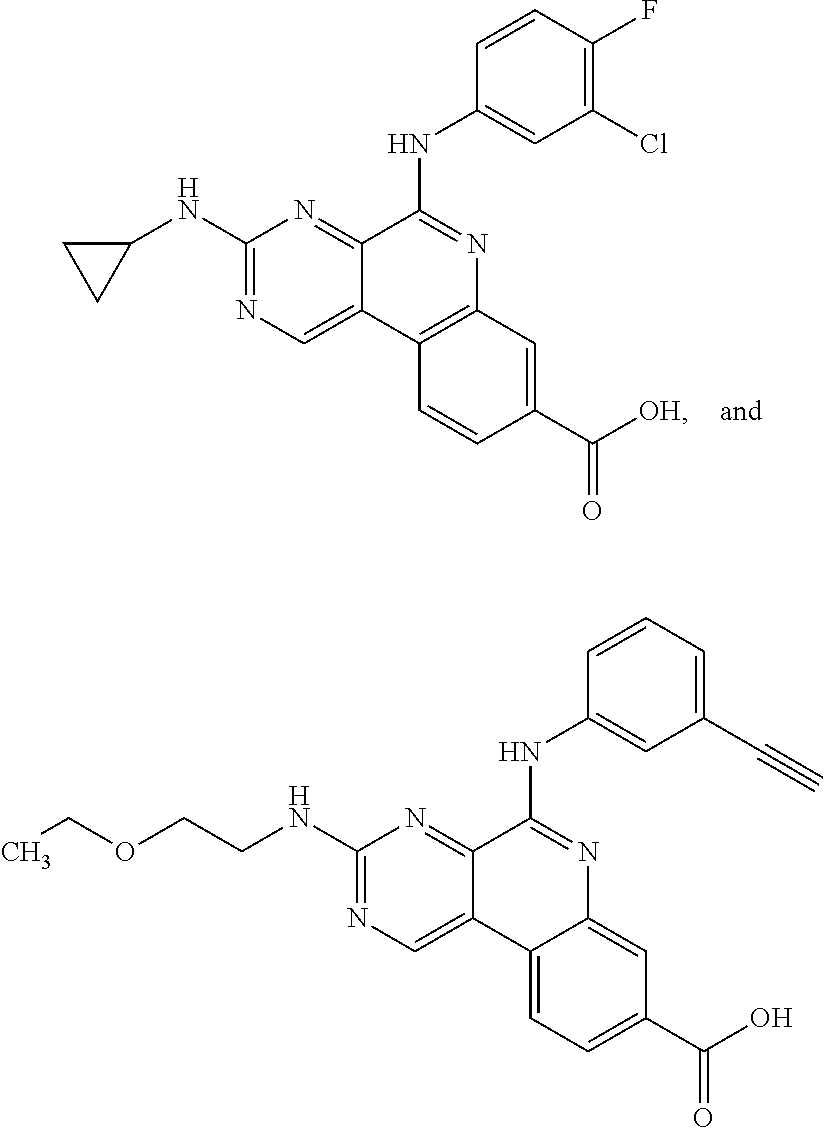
C1(NC2CC2)=NC=C2C(=N1)C(NC1=CC(Cl)=C(F)C=C1)=NC1=C2C=CC(C([OH])=O)=C1.C1(NCCOCC)=NC=C2C(=N1)C(NC1=CC(C#C)=CC=C1)=NC1=CC(C(O)=O)=CC=C21
